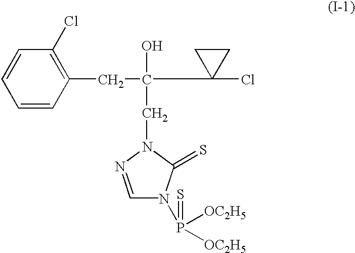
C1=CC=CC(CC(C2(Cl)CC2)(O)CN2N=CN(P([OC2H5])([OC2H5])=S)C2=S)=C1Cl
